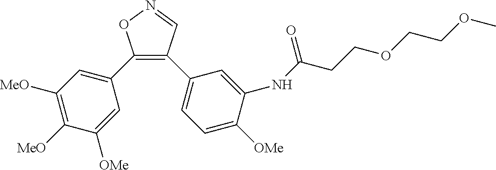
C1(C2=CC([MeO])=C([MeO])C([OMe])=C2)=C(C2=CC=C([OMe])C(NC(CCOCCOC)=O)=C2)C=NO1
